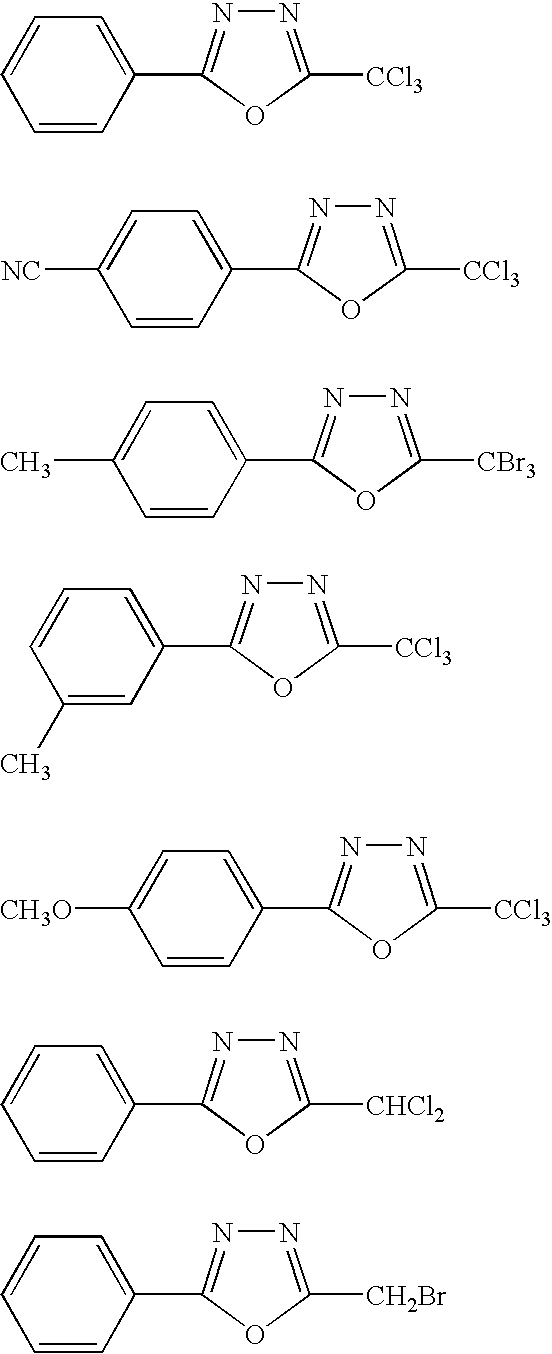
C1=CC(C2=NN=C([CCl3])O2)=CC=C1.C1=CC(C2=NN=C([CCl3])O2)=CC=C1[NC].C1=CC(C2=NN=C([CBr3])O2)=CC=C1C.C1=C(C)C=CC=C1C1=NN=C([CCl3])O1.C1=CC(C2=NN=C([CCl3])O2)=CC=C1[CH3O].C1=CC(C2=NN=C([CHCl2])O2)=CC=C1.C1=CC(C2=NN=C([CH2Br])O2)=CC=C1
